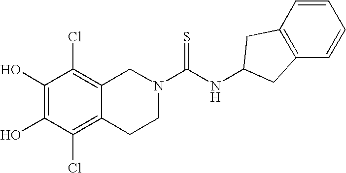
C1(O)=C(O)C(Cl)=C2C(=C1Cl)CN(C(NC1CC3=C(C1)C=CC=C3)=S)CC2
